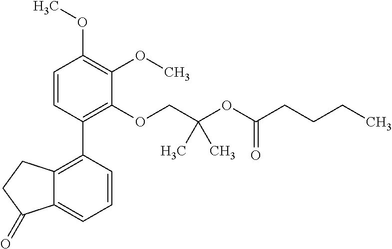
C1=CC(C2=C3C(=CC=C2)C(=O)CC3)=C(OCC(OC(CCCC)=O)(C)C)C(OC)=C1OC
